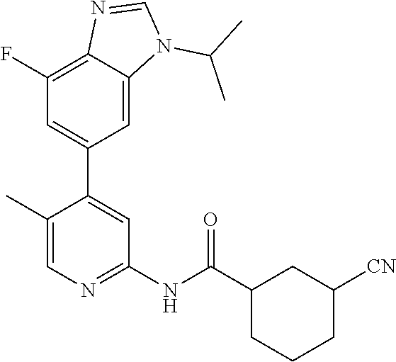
C1(C2=CC(NC(C3CCCC([CN])C3)=O)=NC=C2C)=CC(F)=C2C(=C1)N(C(C)C)C=N2
